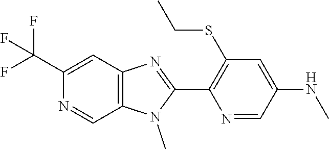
C1(C(F)(F)F)=CC2=C(C=N1)N(C)C(C1=C(SCC)C=C(NC)C=N1)=N2
